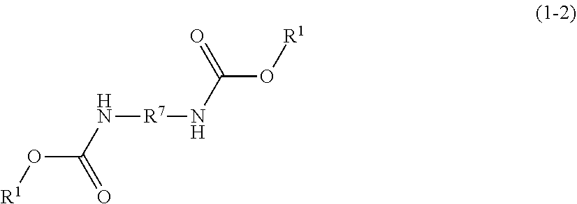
O(C(N[R7]NC(O[R1])=O)=O)[R1]
